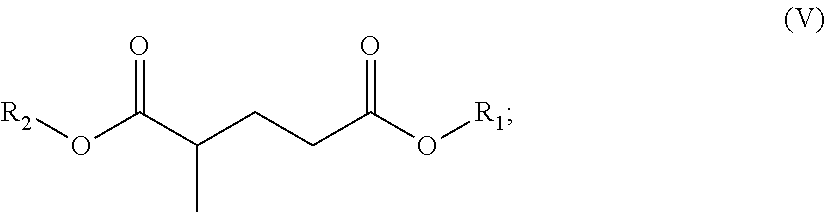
O(C(C(CCC(O[R1])=O)C)=O)[R2]
